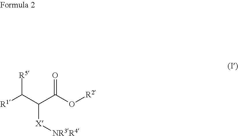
[R1]C(C(C(O[R2])=O)[X][NR3R4])[R5]
